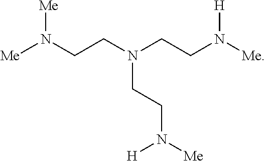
[Me]N(CCN(CCN([Me])[H])CCN([Me])[H])[Me]
